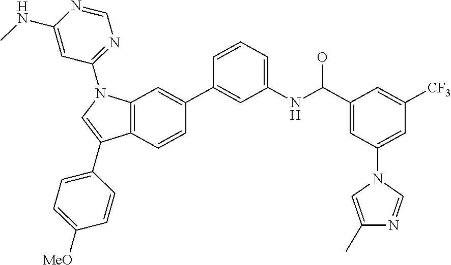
C12=C(C=CC(C3=CC(NC(C4=CC(N5C=C(C)N=C5)=CC([CF3])=C4)O)=CC=C3)=C1)C(C1=CC=C([MeO])C=C1)=CN2C1=NC=NC(NC)=C1
